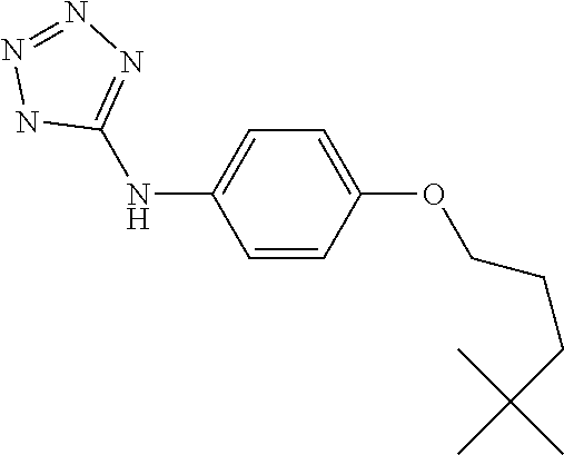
C1=CC(OCCCC(C)(C)C)=CC=C1NC1=NN=NN1
